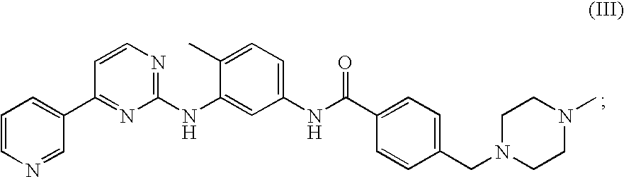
C1=CN=CC(C2=NC(NC3=CC(NC(C4=CC=C(CN5CCN(C)CC5)C=C4)=O)=CC=C3C)=NC=C2)=C1
